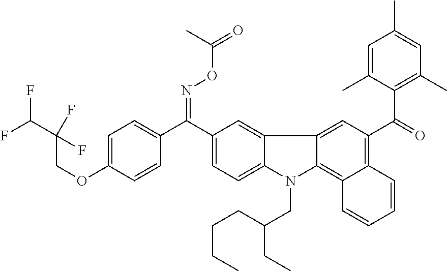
C1(C(C2=CC=C(OCC(C(F)F)(F)F)C=C2)=NOC(=O)C)=CC=C2C(=C1)C1=CC(C(=O)C3=C(C)C=C(C)C=C3C)=C3C(=C1N2CC(CC)CCCC)C=CC=C3
